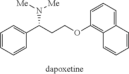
C1=CC=CC(C(CCOC2=C3C(=CC=C2)C=CC=C3)N([Me])[Me])=C1
